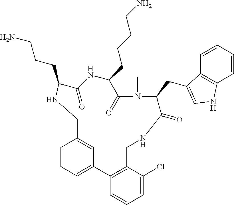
C1=CC=C2C=C1CNC(CCCN)C(=O)NC(CCCCN)C(=O)N(C)C(CC1=CNC3=C1C=CC=C3)C(=O)NCC1=C2C=CC=C1Cl
